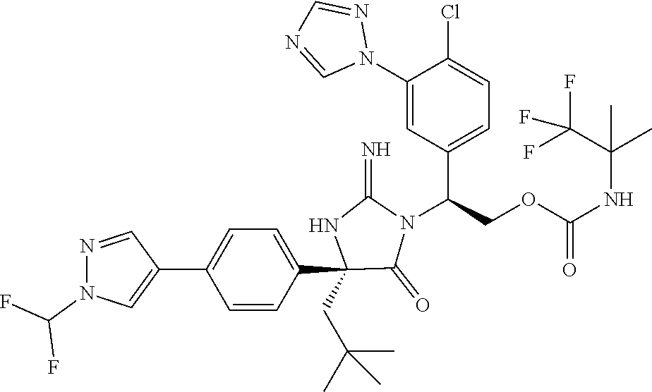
C1(C2=CN(C(F)F)N=C2)=CC=C(C2(CC(C)(C)C)C(=O)N(C(C3=CC=C(Cl)C(N4N=CN=C4)=C3)COC(=O)NC(C)(C(F)(F)F)C)C(=N)N2)C=C1
